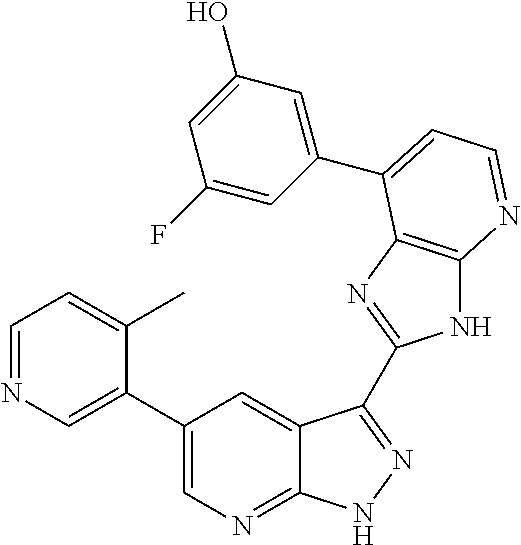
C1(C2=CN=CC=C2C)=CN=C2C(=C1)C(C1=NC3=C(N1)N=CC=C3C1=CC(O)=CC(F)=C1)=NN2
